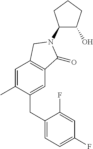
C1(CC2=CC=C(F)C=C2F)=CC2=C(C=C1C)CN(C1C(O)CCC1)C2=O
